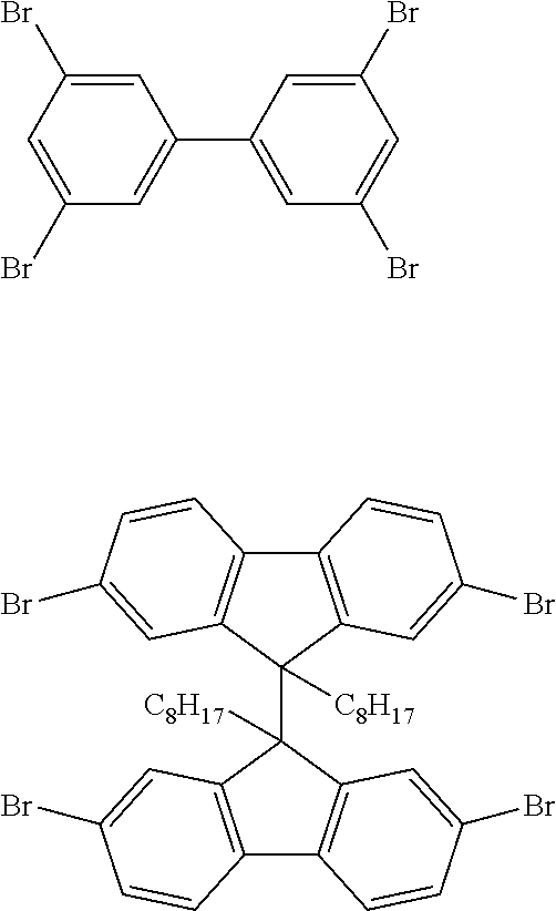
C1(C2=CC(Br)=CC(Br)=C2)=CC(Br)=CC(Br)=C1.C12=C(C(C3([C8H17])C4=C(C5=C3C=C(Br)C=C5)C=CC(Br)=C4)([C8H17])C3=C1C=CC(Br)=C3)C=C(Br)C=C2
